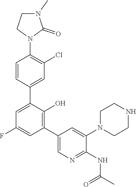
C1=C(C2=CC(Cl)=C(N3C(=O)N(C)CC3)C=C2)C(O)=C(C2=CN=C(NC(C)=O)C(N3CCNCC3)=C2)C=C1F
